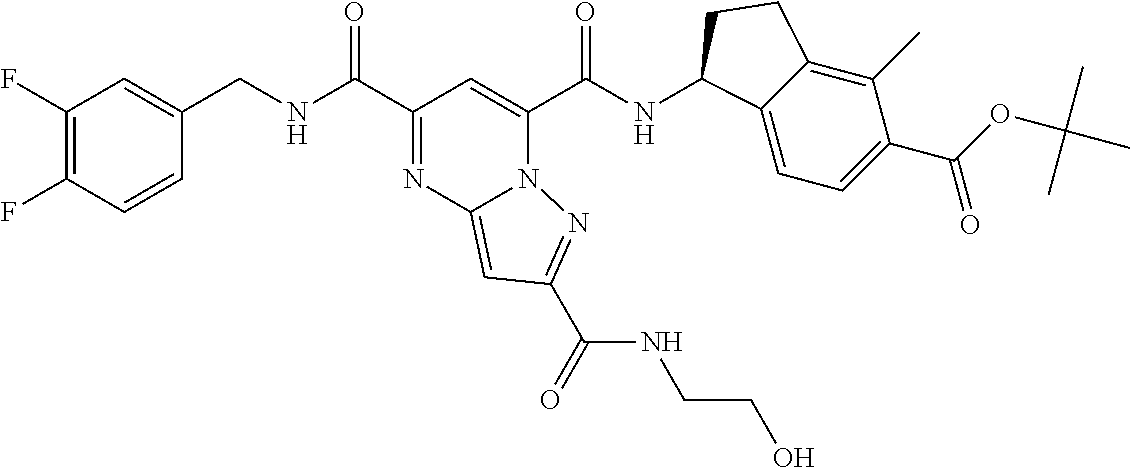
C1(F)=C(F)C=CC(CNC(C2=NC3=CC(C(=O)NCCO)=NN3C(C(NC3C4=CC=C(C(OC(C)(C)C)=O)C(C)=C4CC3)=O)=C2)=O)=C1
